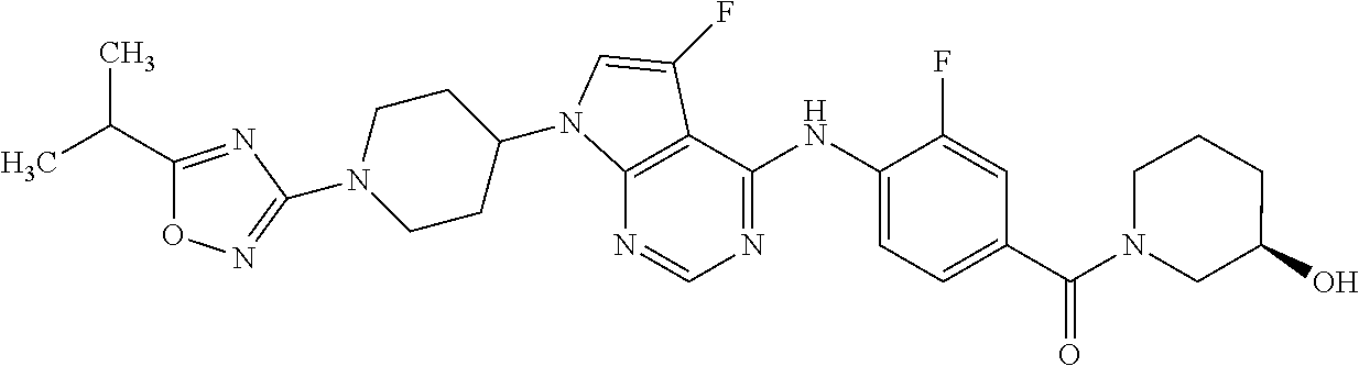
N1=CN=C(NC2=CC=C(C(N3CC(O)CCC3)=O)C=C2F)C2=C1N(C1CCN(C3=NOC(C(C)C)=N3)CC1)C=C2F
